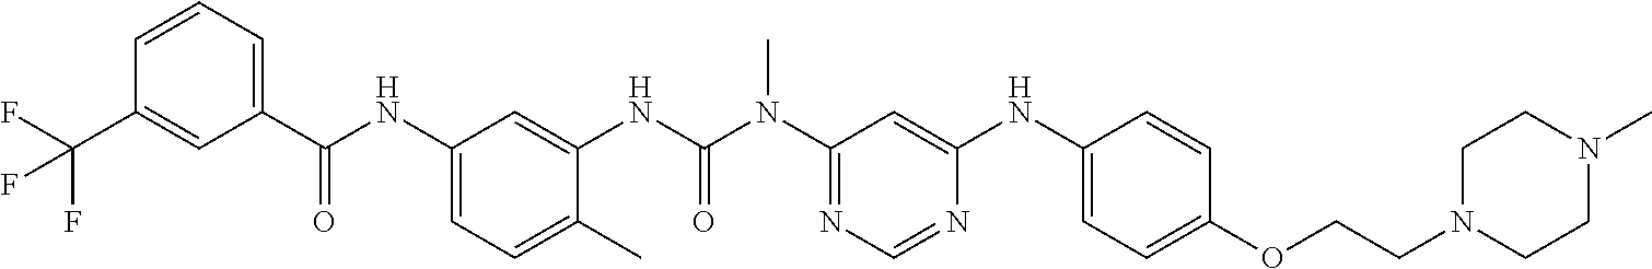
C1(C(NC2=CC=C(C)C(NC(N(C3=NC=NC(NC4=CC=C(OCCN5CCN(C)CC5)C=C4)=C3)C)=O)=C2)=O)=CC=CC(C(F)(F)F)=C1
